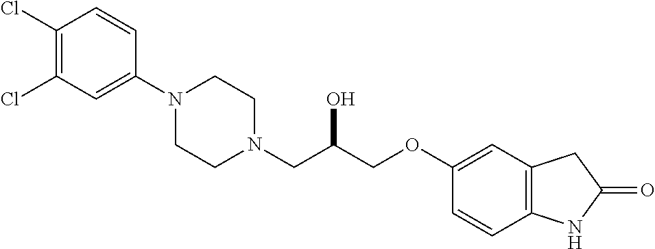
C1(Cl)=C(Cl)C=C(N2CCN(CC(COC3=CC4=C(C=C3)NC(=O)C4)O)CC2)C=C1
